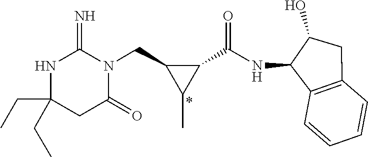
C(C1(CC)NC(=N)N(CC2C(C)C2C(NC2C3=C(CC2O)C=CC=C3)=O)C(=O)C1)C
